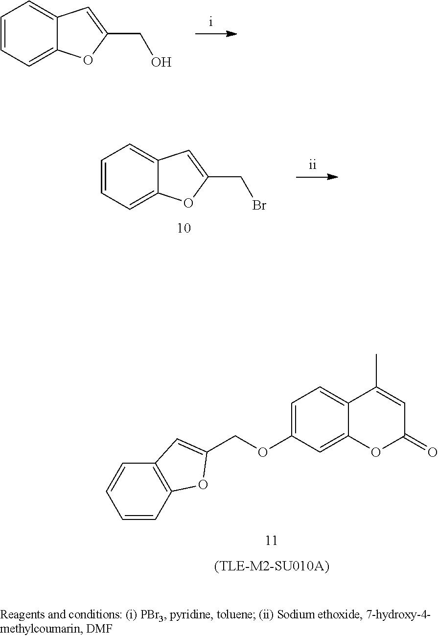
C12=C(C=CC=C1)OC(COC1=CC=C3C(=C1)OC(=O)C=C3C)=C2.C1=CC=C2C(=C1)C=C(CO)O2.C1=CC=C2C(=C1)C=C(CBr)O2
